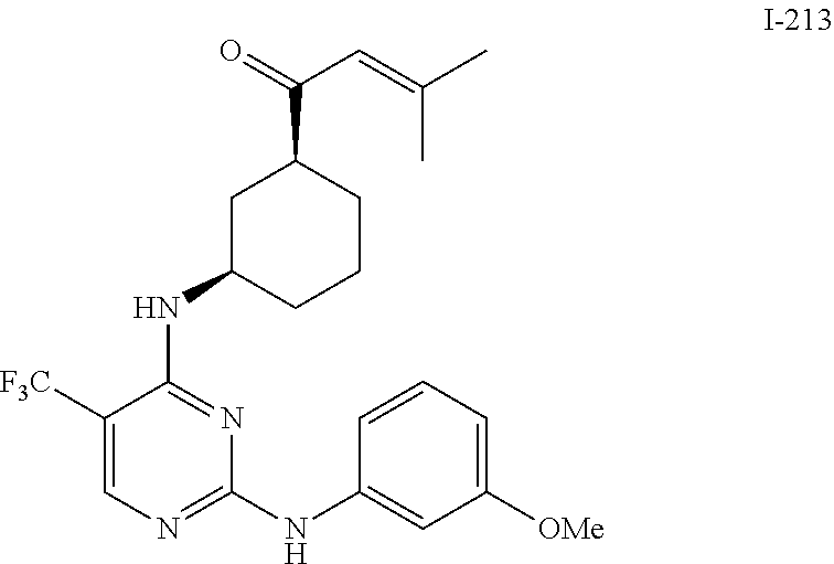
C1([OMe])=CC=CC(NC2=NC=C([F3C])C(NC3CCCC(C(C=C(C)C)=O)C3)=N2)=C1
